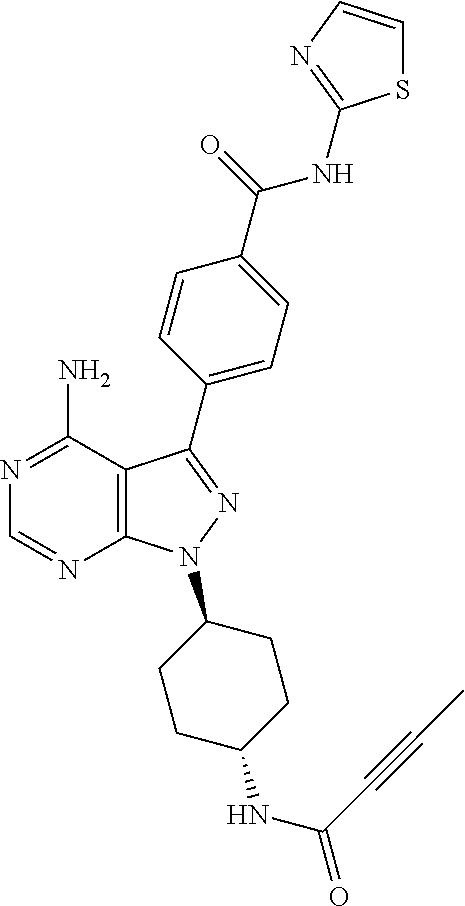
N1=C(N)C2=C(N=C1)N(C1CCC(NC(C#CC)=O)CC1)N=C2C1=CC=C(C(=O)NC2=NC=CS2)C=C1
